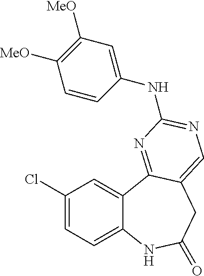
C1(Cl)=CC=C2C(=C1)C1=NC(NC3=CC([MeO])=C([MeO])C=C3)=NC=C1CC(=O)N2
